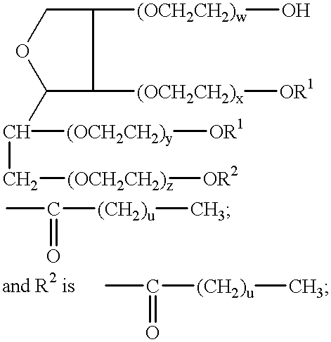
C1(C([(OCH2CH2)y][OR1])C[(OCH2CH2)z][OR2])C([(OCH2CH2)x][OR1])C([(OCH2CH2)w]O)CO1.CC([(CH2)u]C)=O.CC([(CH2)u]C)=O
